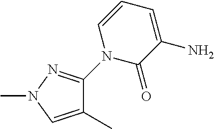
C1(N2C(=O)C(N)=CC=C2)=NN(C)C=C1C
